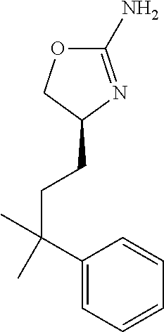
C1(N)=NC(CCC(C)(C2=CC=CC=C2)C)CO1
